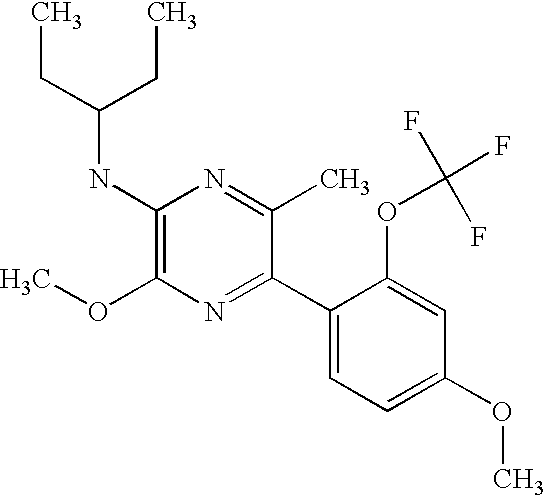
C1(NC(CC)CC)=C(OC)N=C(C2=CC=C(OC)C=C2OC(F)(F)F)C(C)=N1
